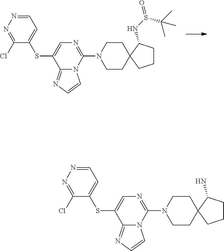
C12=NC=CN1C(N1CCC3(CC1)CCCC3NS(=O)C(C)(C)C)=NC=C2SC1=CC=NN=C1Cl.C12=NC=CN1C(N1CCC3(CC1)CCCC3N)=NC=C2SC1=CC=NN=C1Cl
